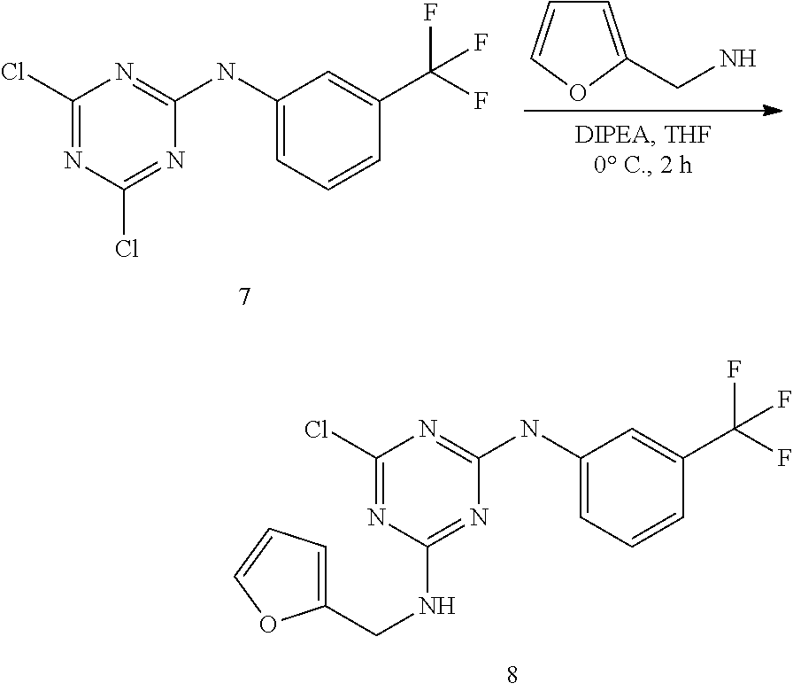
C1(Cl)=NC(NCC2=CC=CO2)=NC(NC2=CC=CC(C(F)(F)F)=C2)=N1.C1=C(CN)OC=C1.C1(Cl)=NC(Cl)=NC(NC2=CC=CC(C(F)(F)F)=C2)=N1
